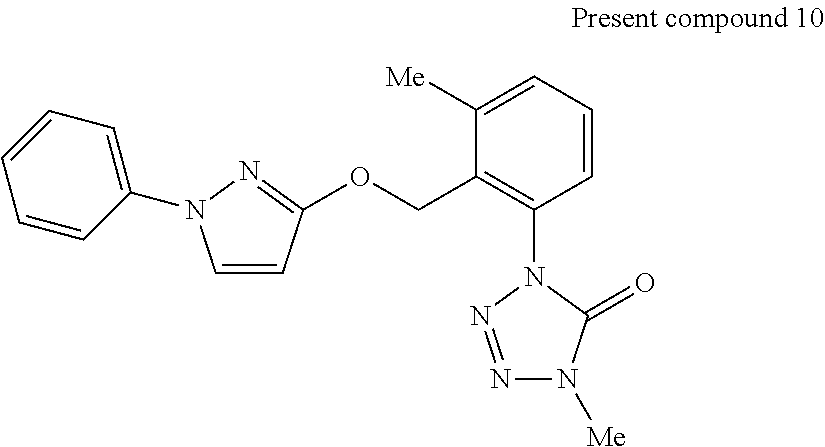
C1=CC(OCC2=C(N3N=NN([Me])C3=O)C=CC=C2[Me])=NN1C1=CC=CC=C1
